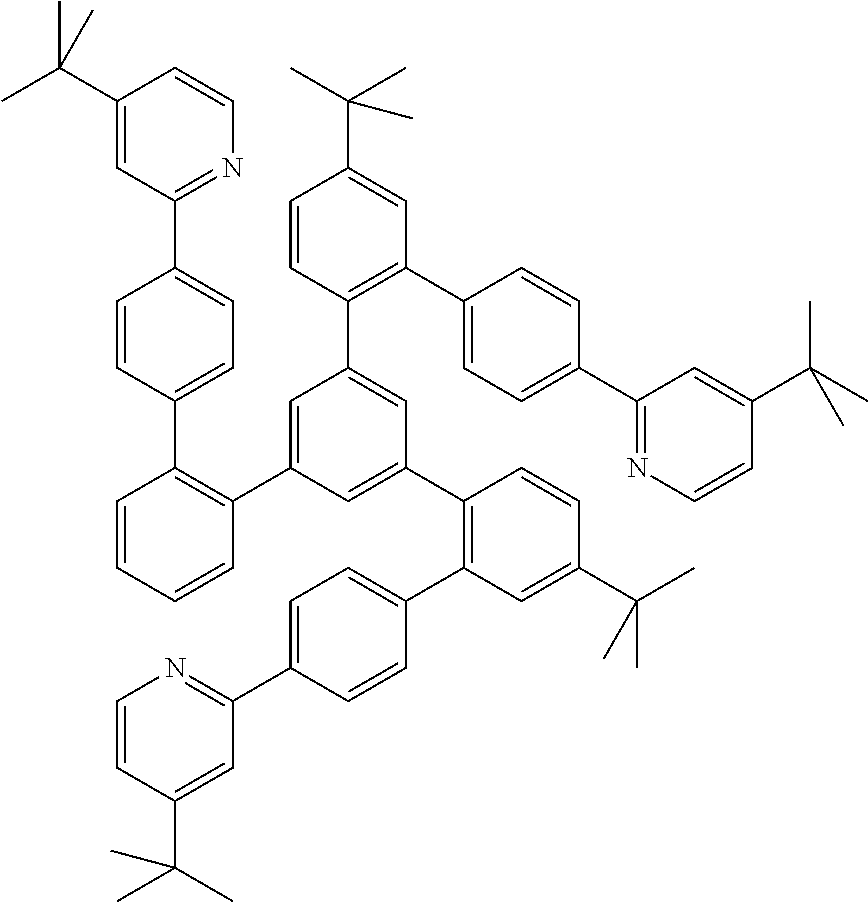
C1(C2=NC=CC(C(C)(C)C)=C2)=CC=C(C2=C(C3=CC(C4=C(C5=CC=C(C6=NC=CC(C(C)(C)C)=C6)C=C5)C=CC=C4)=CC(C4=C(C5=CC=C(C6=NC=CC(C(C)(C)C)=C6)C=C5)C=C(C(C)(C)C)C=C4)=C3)C=CC(C(C)(C)C)=C2)C=C1
